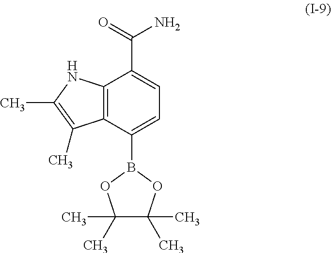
C1=C(B2OC(C)(C)C(C)(C)O2)C2=C(C(C(=O)N)=C1)NC(C)=C2C
